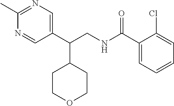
C1(C)=NC=C(C(CNC(C2=CC=CC=C2Cl)=O)C2CCOCC2)C=N1
